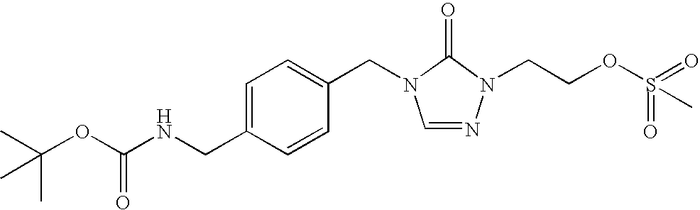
C(N1C=NN(CCOS(=O)(=O)C)C1=O)C1=CC=C(CNC(OC(C)(C)C)=O)C=C1
